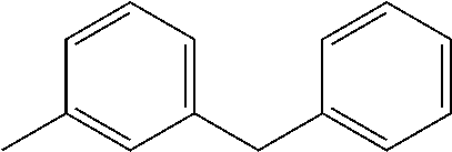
C1(CC2=CC=CC=C2)=CC=CC(C)=C1
